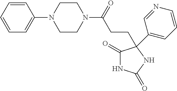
C1=CC=CC=C1N1CCN(C(=O)CCC2(C3=CC=CN=C3)C(=O)NC(=O)N2)CC1
